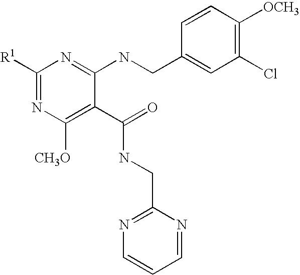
C1([R1])=NC([CH3O])=C(C(=O)NCC2=NC=CC=N2)C(NCC2=CC(Cl)=C([OCH3])C=C2)=N1
